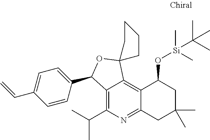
C12=C(C(C)C)N=C3C(=C1C1(OC2C2=CC=C(C=C)C=C2)CCCC1)C(O[Si](C(C)(C)C)(C)C)CC(C)(C)C3
